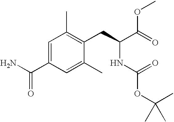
C1=C(C(=O)N)C=C(C)C(CC(C(=O)OC)NC(=O)OC(C)(C)C)=C1C
